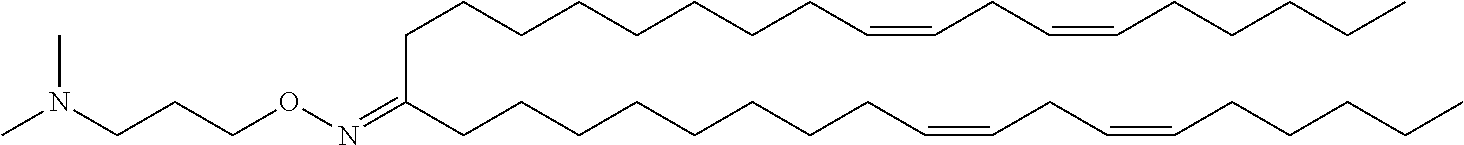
C(CCON=C(CCCCCCCCC=CCC=CCCCCC)CCCCCCCCC=CCC=CCCCCC)N(C)C
